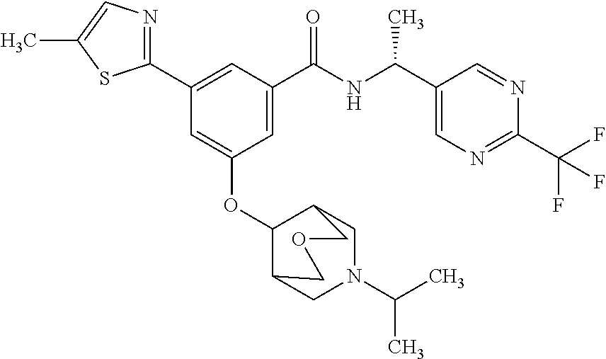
C1(C2=CC(C(NC(C)C3=CN=C(C(F)(F)F)N=C3)=O)=CC(OC3C4CN(C(C)C)CC3COC4)=C2)=NC=C(C)S1
